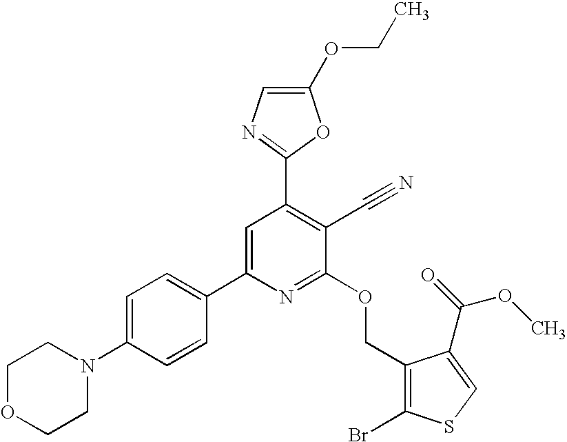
C1OCCN(C2=CC=C(C3=CC(C4=NC=C(OCC)O4)=C(C#N)C(OCC4=C(Br)SC=C4C(=O)OC)=N3)C=C2)C1
